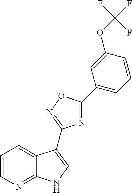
C1=CN=C2C(=C1)C(C1=NOC(C3=CC=CC(OC(F)(F)F)=C3)=N1)=CN2
